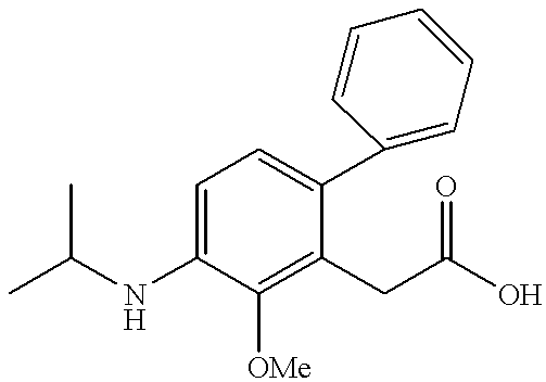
C1=C(NC(C)C)C([OMe])=C(CC(O)=O)C(C2=CC=CC=C2)=C1
